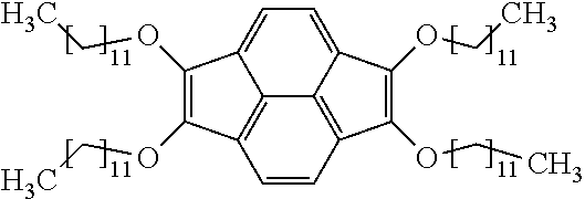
C12=CC=C3C(OCC)=C(OCC)C4=C3C1=C(C=C4)C(OCC)=C2OCC
